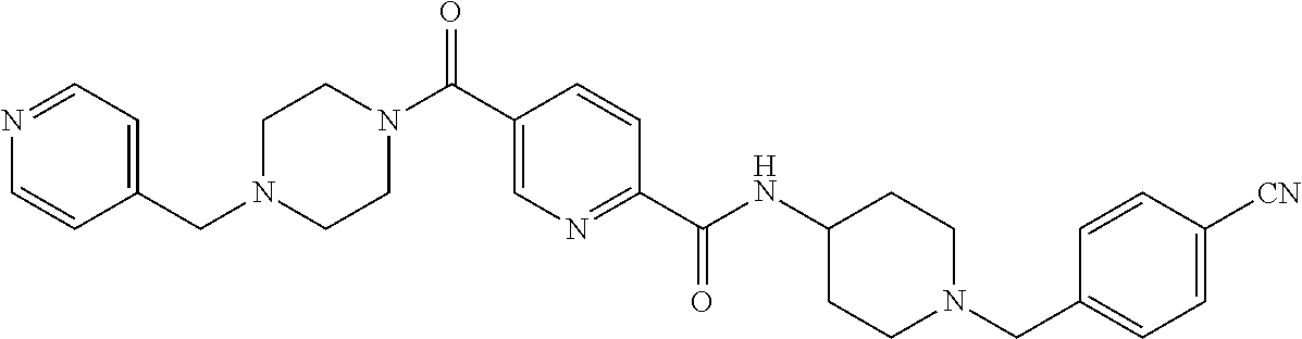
C1CN(C(C2=CN=C(C(NC3CCN(CC4=CC=C([CN])C=C4)CC3)=O)C=C2)=O)CCN1CC1=CC=NC=C1
